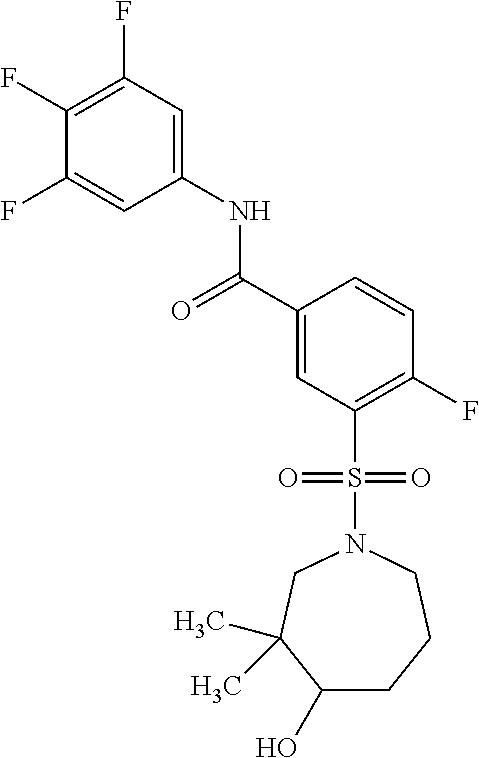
C(C1=CC(S(N2CCCC(O)C(C)(C)C2)(=O)=O)=C(F)C=C1)(=O)NC1=CC(F)=C(F)C(F)=C1
